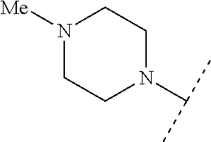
N1([Me])CCN(C(C)C)CC1
